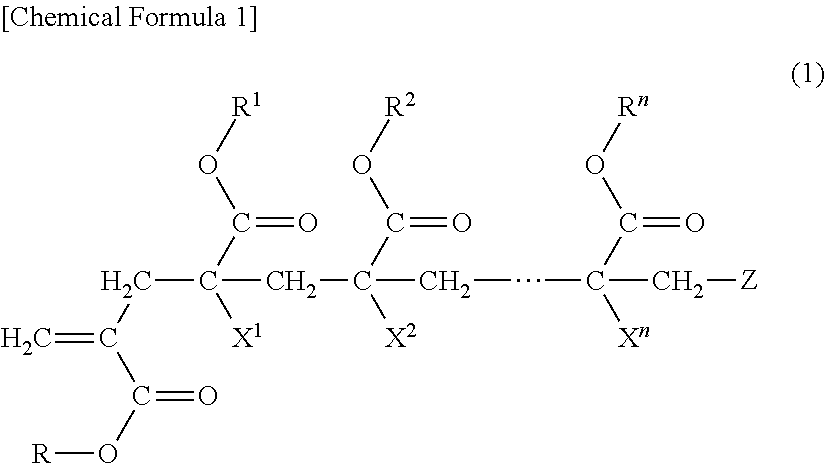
C(C(C(O[R1])=O)([X1])CC(C(O[R2])=O)([X2])CCC(C(O[Rn])=O)([Xn])C[Z])C(=C)C(=O)O[R]
